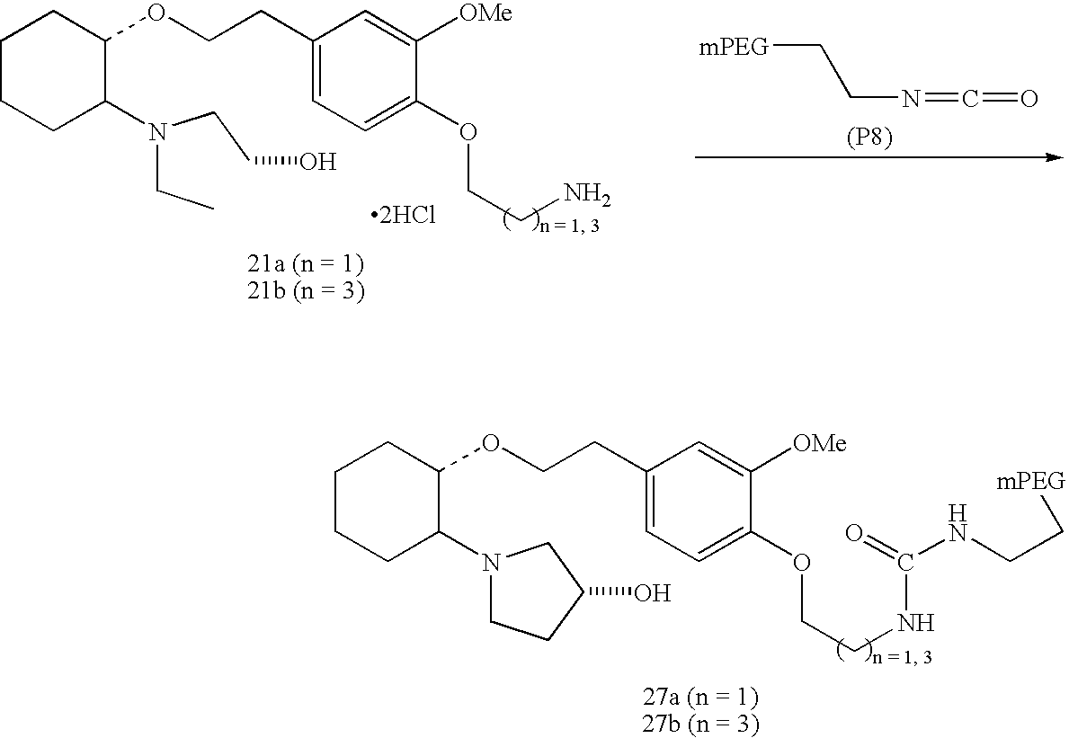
C1(CCOC2CCCCC2N(CC)CCO)=CC=C(OCCN)C([OMe])=C1.[2HCl].[mPEG]CCN=C=O.[(P8)].C1(CCOC2CCCCC2N2CCC(O)C2)=CC=C(OCCNC(NCC[mPEG])=O)C([OMe])=C1
